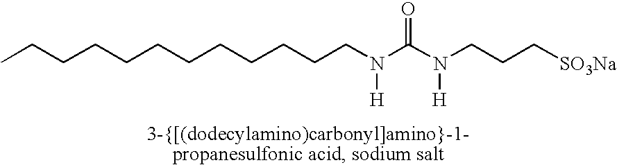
C(CN(C(N(CCC[SO3Na])[H])=O)[H])CCCCCCCCCC
